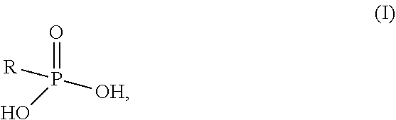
O=P([OH])([R])O
